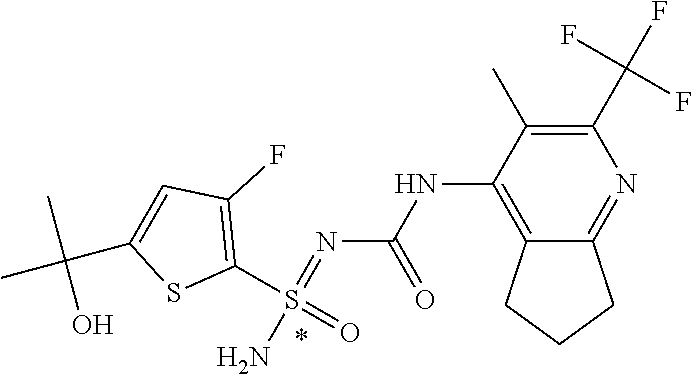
N(=S(=O)(N)C1=C(F)C=C(C(C)(C)O)S1)C(NC1=C2CCCC2=NC(C(F)(F)F)=C1C)=O
